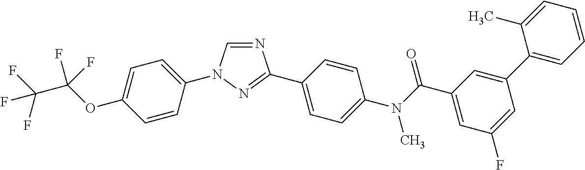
C1=CC(N2C=NC(C3=CC=C(N(C(C4=CC(F)=CC(C5=CC=CC=C5C)=C4)=O)C)C=C3)=N2)=CC=C1OC(C(F)(F)F)(F)F
